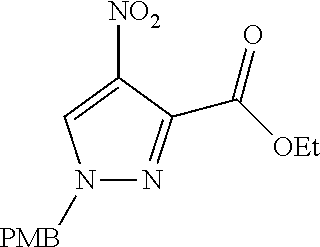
N1([PMB])N=C(C(=O)[OEt])C([NO2])=C1
